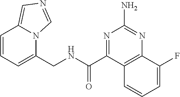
C1=CC=C(CNC(C2=NC(N)=NC3=C2C=CC=C3F)=O)N2C1=CN=C2
